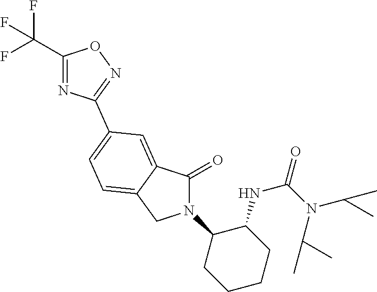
C1(=O)N(C2CCCCC2NC(N(C(C)C)C(C)C)=O)CC2=CC=C(C3=NOC(C(F)(F)F)=N3)C=C12
